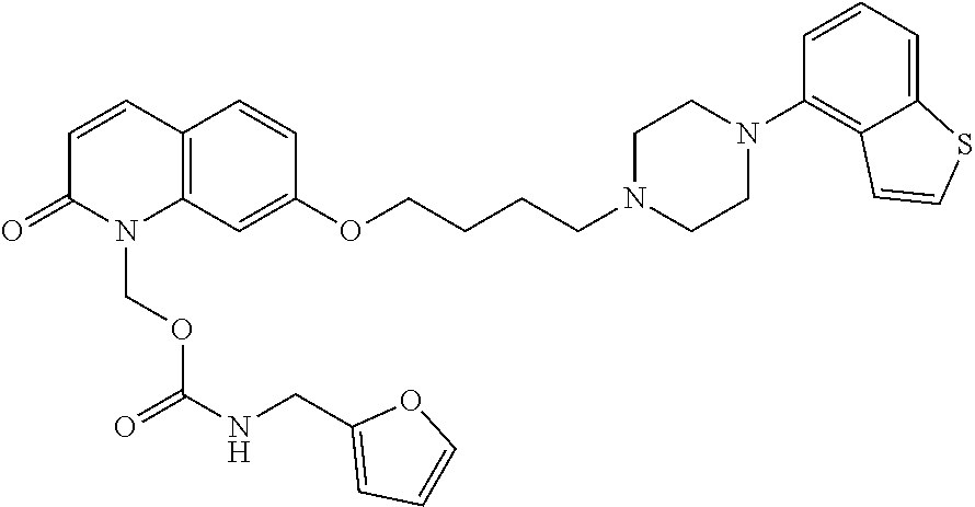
C12=C(C=CC(=O)N1COC(NCC1=CC=CO1)=O)C=CC(OCCCCN1CCN(C3=C4C(=CC=C3)SC=C4)CC1)=C2
